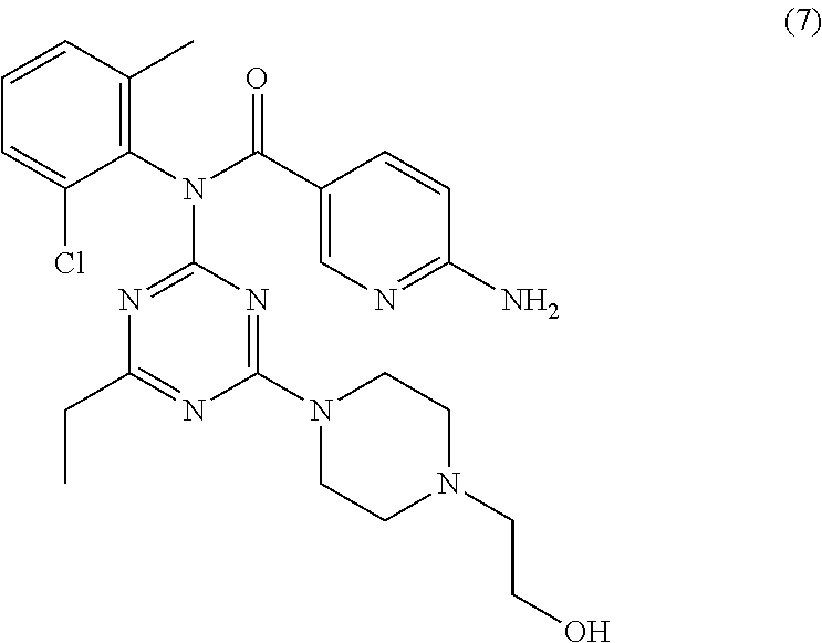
C1(C(N(C2=C(C)C=CC=C2Cl)C2=NC(CC)=NC(N3CCN(CCO)CC3)=N2)=O)=CN=C(N)C=C1
